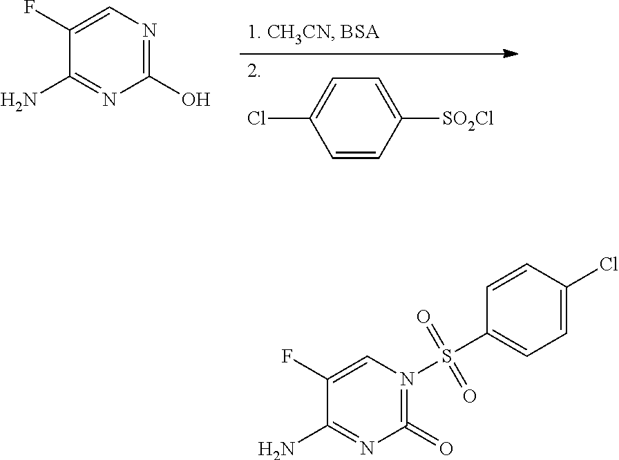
C1([SO2Cl])=CC=C(Cl)C=C1.C1(F)=CN=C(O)N=C1N.C1(F)=CN(S(C2=CC=C(Cl)C=C2)(=O)=O)=C(=O)N=C1N
